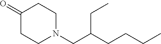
C1(=O)CCN(CC(CCCC)CC)CC1
